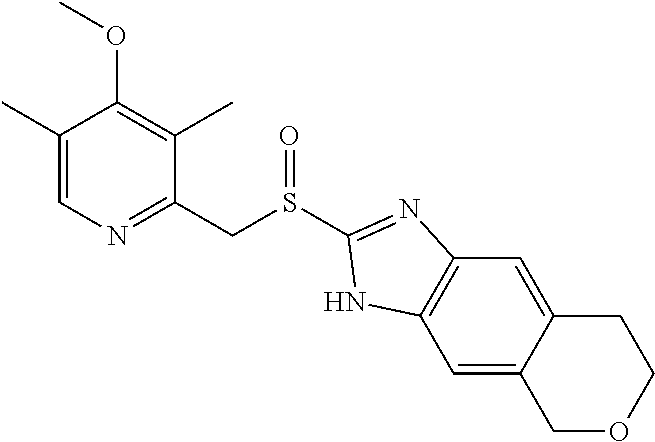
C1(C)=CN=C(CS(C2=NC3=C(C=C4C(=C3)CCOC4)N2)=O)C(C)=C1OC
